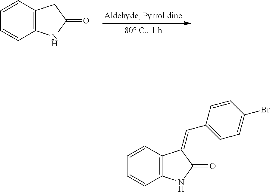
C1=CC2=C(C=C1)NC(=O)C2.C1=CC2=C(C=C1)NC(=O)C2=CC1=CC=C(Br)C=C1
